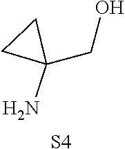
NC1(CO)CC1.[S4]
